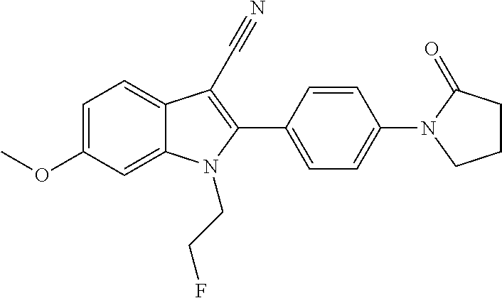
C1=C(OC)C=C2C(=C1)C(C#N)=C(C1=CC=C(N3CCCC3=O)C=C1)N2CCF
